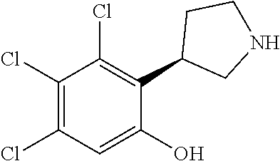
C1(Cl)=C(Cl)C=C(O)C(C2CNCC2)=C1Cl
